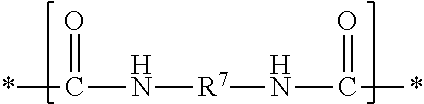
*C(N[R7]NC(*)=O)=O
